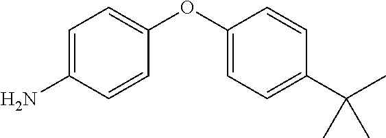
C1=C(N)C=CC(OC2=CC=C(C(C)(C)C)C=C2)=C1
